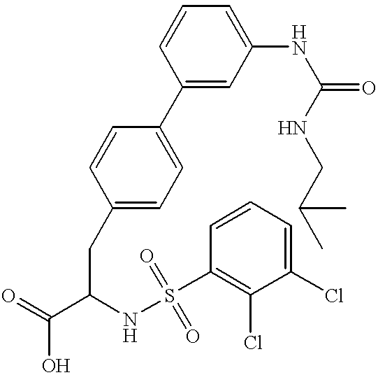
C1(C2=CC=C(CC(C(=O)O)NS(=O)(C3=C(Cl)C(Cl)=CC=C3)=O)C=C2)=CC(NC(=O)NCC(C)C)=CC=C1
